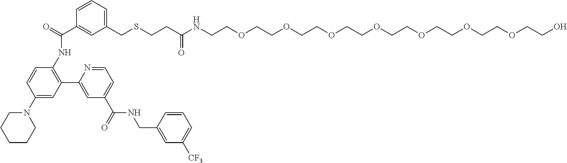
C1CCN(C2=CC(C3=CC(C(=O)NCC4=CC([CF3])=CC=C4)=CC=N3)=C(NC(C3=CC(CSCCC(NCCOCCOCCOCCOCCOCCOCCOCCO)=O)=CC=C3)=O)C=C2)CC1
